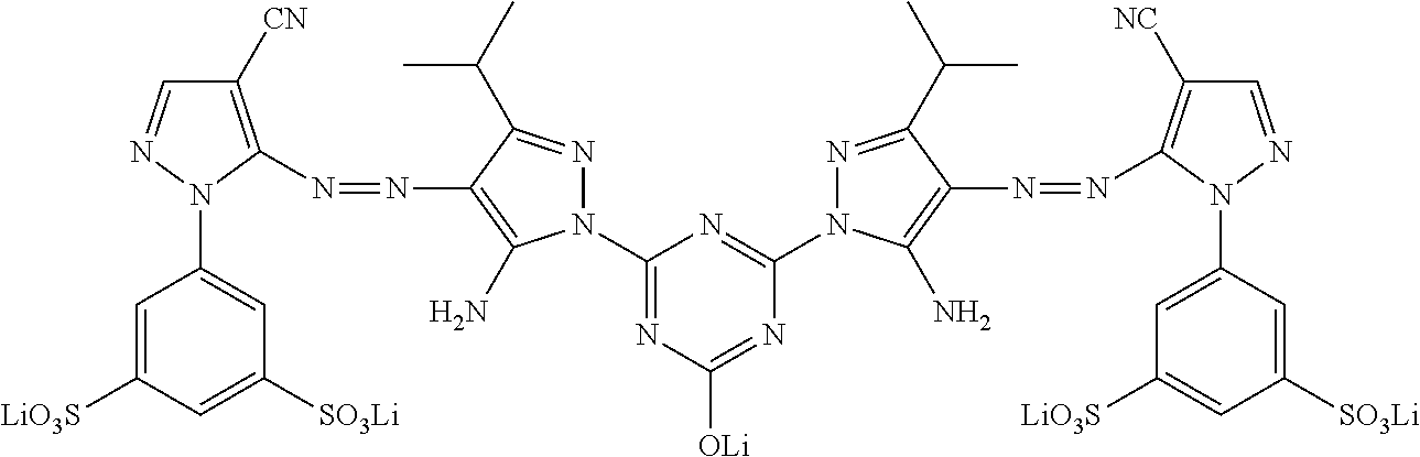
C1(N2N=CC([CN])=C2N=NC2=C(N)N(C3=NC([OLi])=NC(N4N=C(C(C)C)C(N=NC5=C([NC])C=NN5C5=CC([LiO3S])=CC([SO3Li])=C5)=C4N)=N3)N=C2C(C)C)=CC([SO3Li])=CC([LiO3S])=C1
